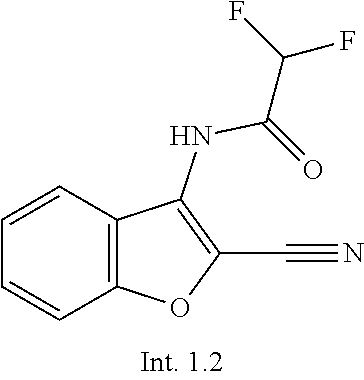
C1=CC=CC2=C1C(NC(=O)C(F)F)=C(C#N)O2
